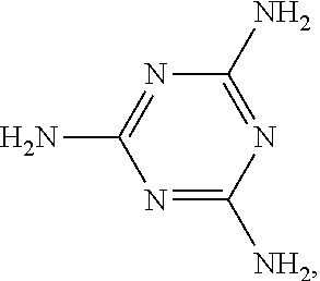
N1=C(N)N=C([NH2])N=C1N
